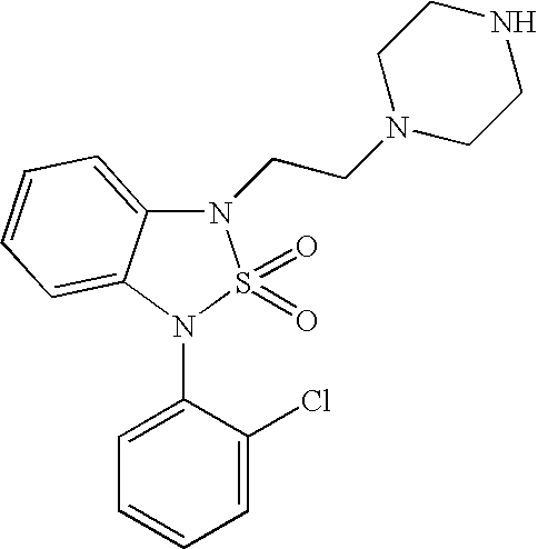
N1(CCN2CCNCC2)C2=CC=CC=C2N(C2=CC=CC=C2Cl)S1(=O)=O
